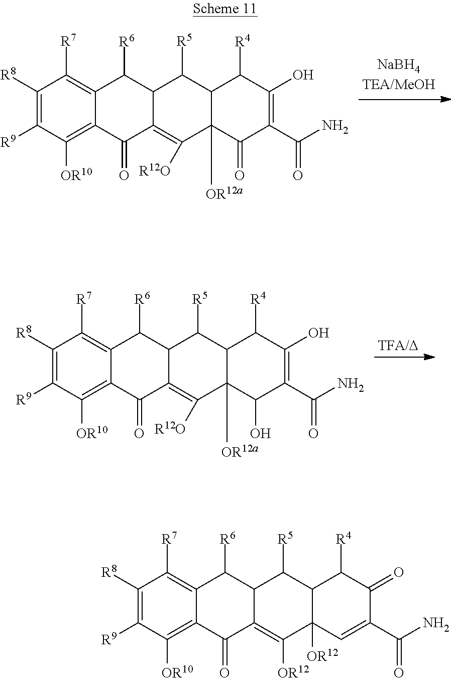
C1([R8])=C([R9])C([OR10])=C2C(=C1[R7])C([R6])C1C(=C([OR12])C3([OR12])C(C1[R5])C([R4])C(=O)C(C(N)=O)=C3)C2=O.C1([R8])=C([R9])C([OR10])=C2C(=C1[R7])C([R6])C1C(=C([R12O])C3([OR12a])C(C1[R5])C([R4])C(O)=C(C(N)=O)C3=O)C2=O.C1([R8])=C([R9])C([OR10])=C2C(=C1[R7])C([R6])C1C(=C([R12O])C3([OR12a])C(C1[R5])C([R4])C(O)=C(C(N)=O)C3O)C2=O
